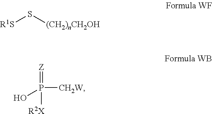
[R1S]S[(CH2)nCH2OH].[Z]=P([R2X])(O)[CH2W]
